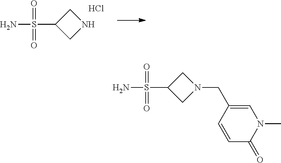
NS(C1CN(CC2=CN(C)C(=O)C=C2)C1)(=O)=O.NS(C1CNC1)(=O)=O.Cl
